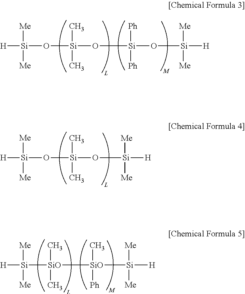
[H][Si]([Me])([Me])O[Si](C)(C)O[Si](O[Si]([Me])([Me])[H])([Ph])[Ph].[H][Si]([Me])([Me])O[Si](C)(C)O[Si]([Me])([Me])[H].[H][Si]([Me])([Me])[SiO](C)(C)C[SiO](C)([Ph])[Si]([Me])([Me])[H]
